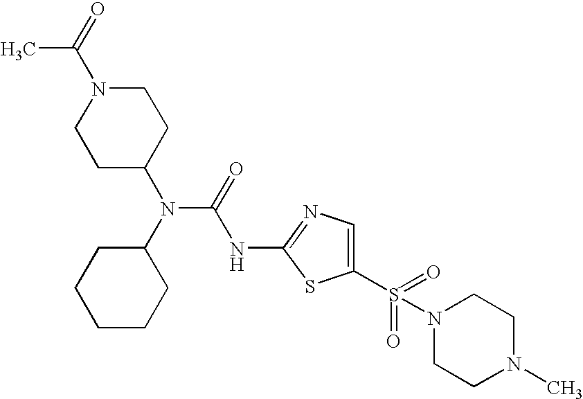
C1C(N(C2CCCCC2)C(NC2=NC=C(S(=O)(N3CCN(C)CC3)=O)S2)=O)CCN(C(C)=O)C1
